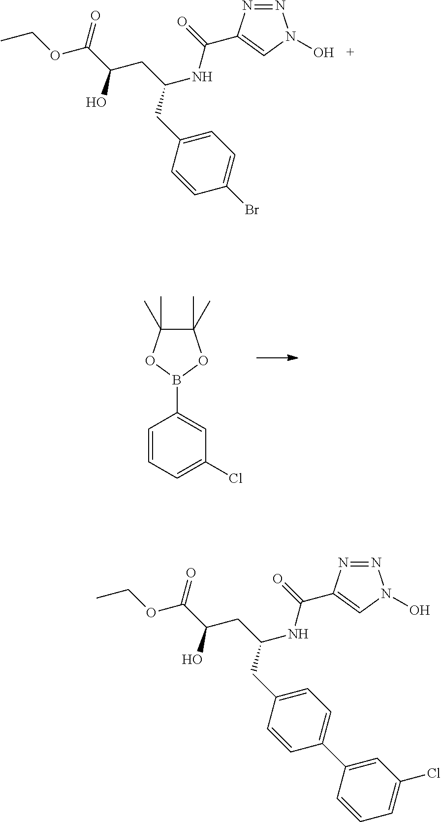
C1(C)(C)C(C)(C)OB(C2=CC(Cl)=CC=C2)O1.N1=NC(C(NC(CC(O)C(=O)OCC)CC2=CC=C(Br)C=C2)=O)=CN1O.N1=NC(C(NC(CC(O)C(=O)OCC)CC2=CC=C(C3=CC(Cl)=CC=C3)C=C2)=O)=CN1O
